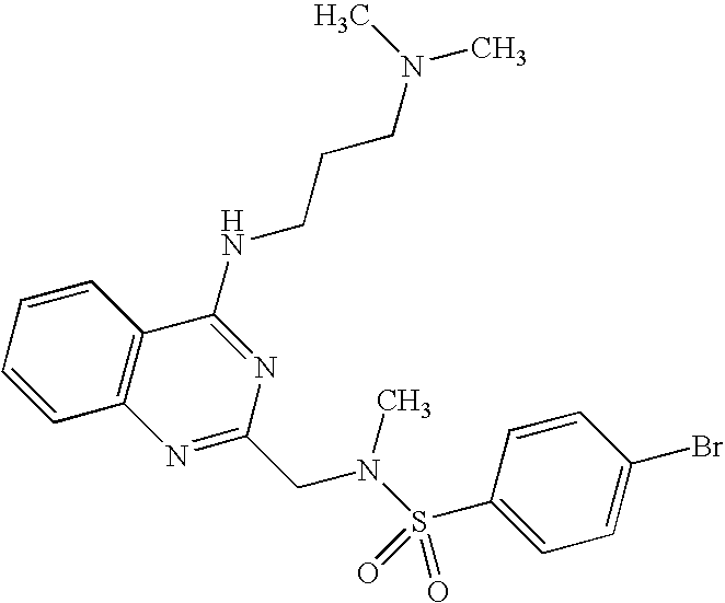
C1=CC2=C(C=C1)C(NCCCN(C)C)=NC(CN(S(=O)(=O)C1=CC=C(Br)C=C1)C)=N2
